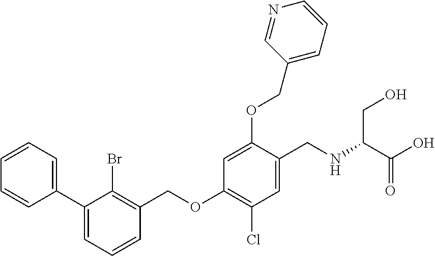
C1(C2=CC=CC=C2)=CC=CC(COC2=C(Cl)C=C(CNC(C(O)=O)CO)C(OCC3=CC=CN=C3)=C2)=C1Br
